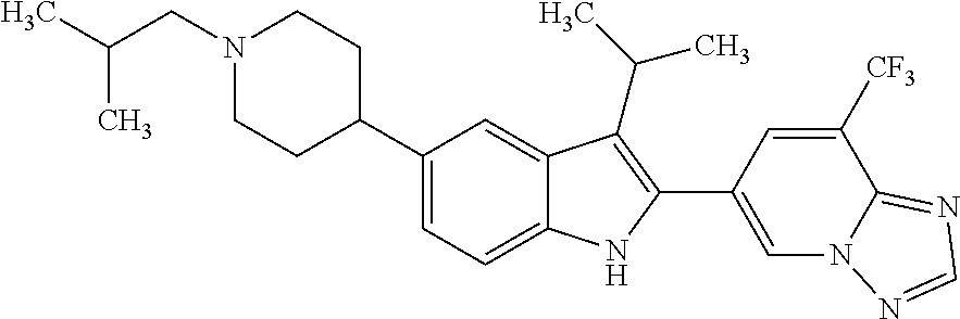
C(N1CCC(C2=CC=C3C(=C2)C(C(C)C)=C(C2=CN4C(=NC=N4)C([CF3])=C2)N3)CC1)C(C)C
